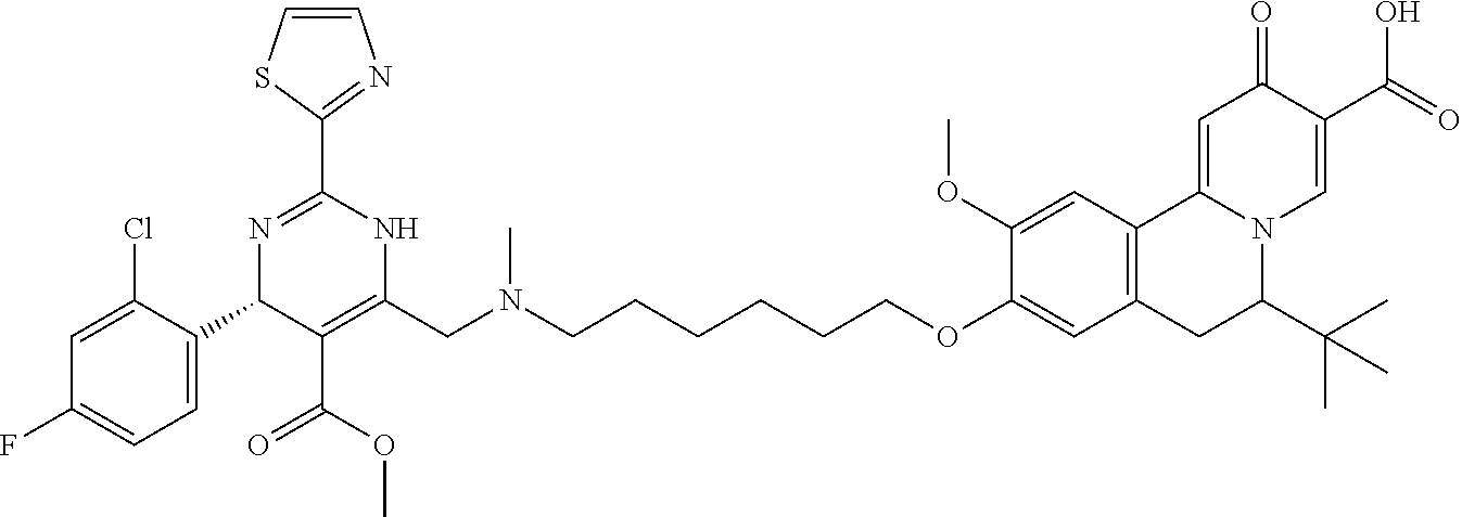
C1(CN(CCCCCCOC2=CC3=C(C=C2OC)C2=CC(=O)C(C(O)=O)=CN2C(C(C)(C)C)C3)C)=C(C(=O)OC)C(C2=CC=C(F)C=C2Cl)N=C(C2=NC=CS2)N1
